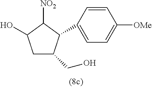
C1C(CO)C(C2=CC=C([OMe])C=C2)C([NO2])C1O
